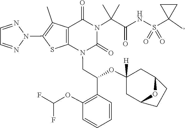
C1(OC(C2=C(OC(F)F)C=CC=C2)CN2C(=O)N(C(C(=O)NS(=O)(=O)C3(C)CC3)(C)C)C(=O)C3=C2SC(N2N=CC=N2)=C3C)([H])CC2CCC(C1)O2
